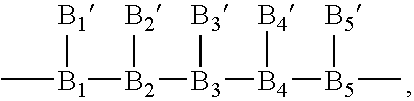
C[B1]([B1])[B2]([B2])[B3]([B3])[B4]([B4])[B5]([B5])C
